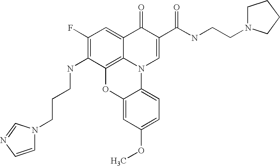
C1(F)=C(NCCCN2C=CN=C2)C2=C3C(=C1)C(=O)C(C(NCCN1CCCC1)=O)=CN3C1=CC=C(OC)C=C1O2
